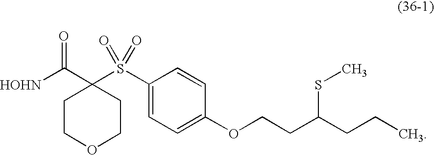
C1COCCC1(C([HOHN])=O)S(C1=CC=C(OCCC(CCC)SC)C=C1)(=O)=O
